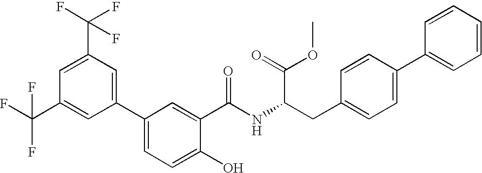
C1(C(F)(F)F)=CC(C2=CC=C(O)C(C(=O)NC(CC3=CC=C(C4=CC=CC=C4)C=C3)C(OC)=O)=C2)=CC(C(F)(F)F)=C1
